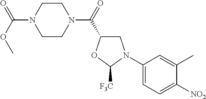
C1(N2CC(C(=O)N3CCN(C(OC)=O)CC3)OC2[F3C])=CC=C([NO2])C(C)=C1
